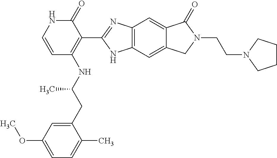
C1=C(CC(NC2=C(C3=NC4=C(N3)C=C3C(=C4)C(=O)N(CCN4CCCC4)C3)C(=O)NC=C2)C)C(C)=CC=C1OC
